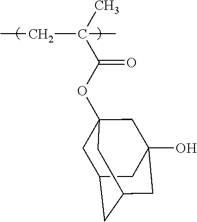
O(C(C(C)(C)CC)=O)C12CC3CC(CC(O)(C1)C3)C2
